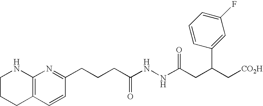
C1CCC2=C(N1)N=C(CCCC(NNC(CC(C[CO2H])C1=CC(F)=CC=C1)=O)=O)C=C2
